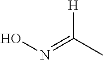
[H]C(C)=NO
